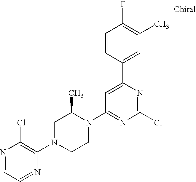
N1=CC=NC(N2CCN(C3=NC(Cl)=NC(C4=CC(C)=C(F)C=C4)=C3)C(C)C2)=C1Cl
